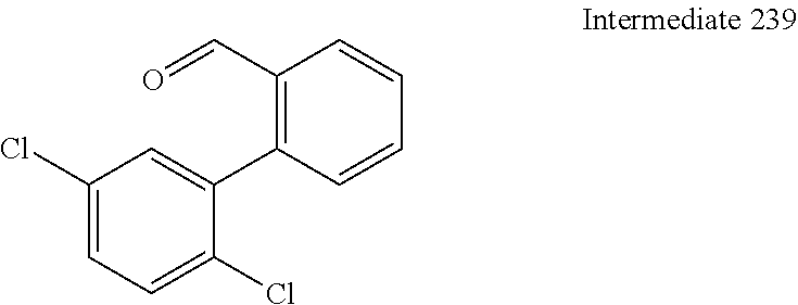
C1(Cl)=CC=C(Cl)C(C2=C(C=O)C=CC=C2)=C1
